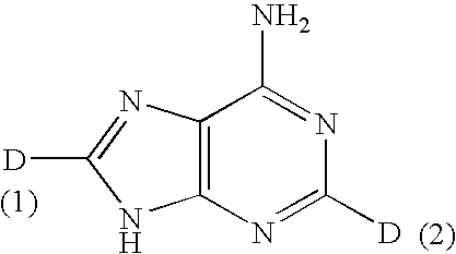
C12=C(N=C([D])N=C1N)NC([D])=N2
